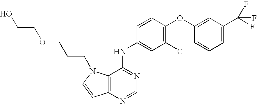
C1=C(OC2=C(Cl)C=C(NC3=NC=NC4=C3N(CCCOCCO)C=C4)C=C2)C=CC=C1C(F)(F)F
